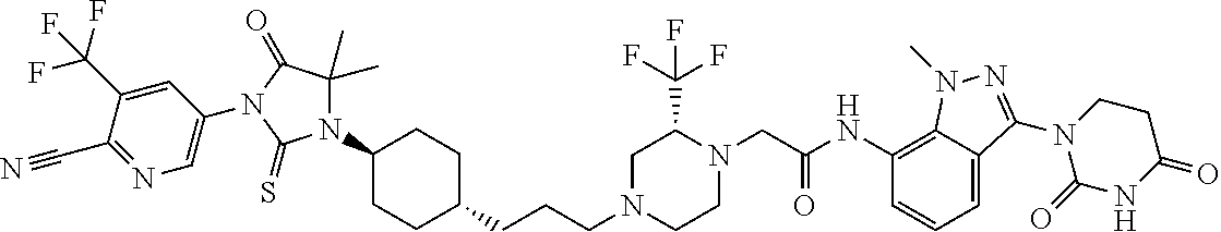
C(CCN1CCN(CC(NC2=C3C(=CC=C2)C(N2C(=O)NC(=O)CC2)=NN3C)=O)C(C(F)(F)F)C1)C1CCC(N2C(C)(C)C(=O)N(C3=CN=C(C#N)C(C(F)(F)F)=C3)C2=S)CC1
